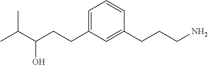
C(CCC1=CC=CC(CCCN)=C1)(C(C)C)O
